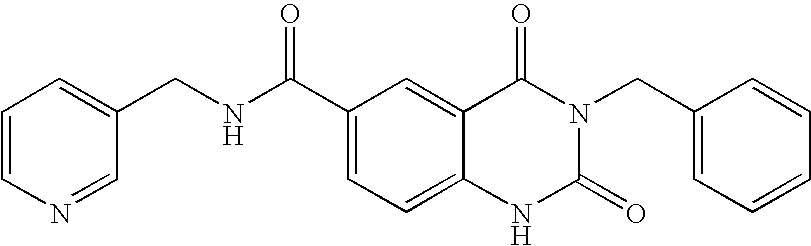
C1=CN=CC(CNC(C2=CC=C3C(=C2)C(=O)N(CC2=CC=CC=C2)C(=O)N3)=O)=C1
